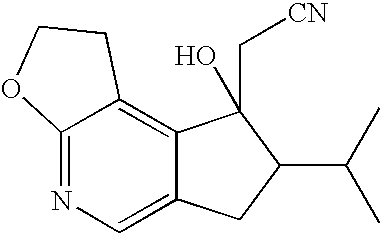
C12=NC=C3C(=C1CCO2)C(C[CN])(O)C(C(C)C)C3
